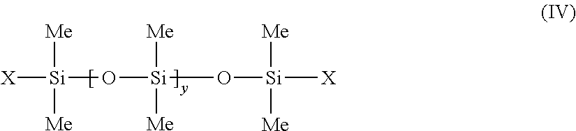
[X][Si]([Me])([Me])O[Si](O[Si]([X])([Me])[Me])([Me])[Me]
